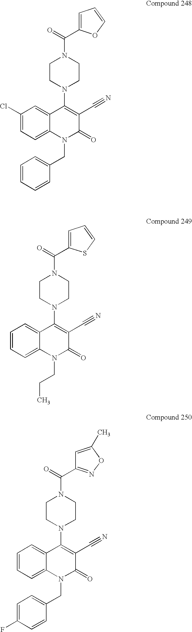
C1(Cl)=CC=C2C(=C1)C(N1CCN(C(=O)C3=CC=CO3)CC1)=C(C#N)C(=O)N2CC1=CC=CC=C1.C1=CC=C2C(=C1)C(N1CCN(C(=O)C3=CC=CS3)CC1)=C(C#N)C(=O)N2CCC.C1=CC=C2C(=C1)C(N1CCN(C(=O)C3=NOC(C)=C3)CC1)=C(C#N)C(=O)N2CC1=CC=C(F)C=C1
